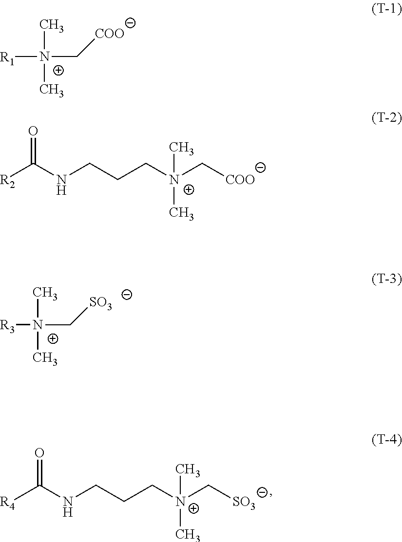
[R3][N+](C)(C)C[SO3].[R4]C(NCCC[N+](C[SO3])(C)C)=O.[N+]([R1])(C)(C[COO])C.[R2]C(NCCC[N+](C[COO])(C)C)=O
